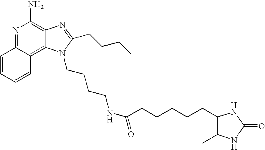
C1=CC=CC2=C3C(=C(N)N=C12)N=C(CCCC)N3CCCCNC(CCCCCC1C(C)NC(=O)N1)=O
